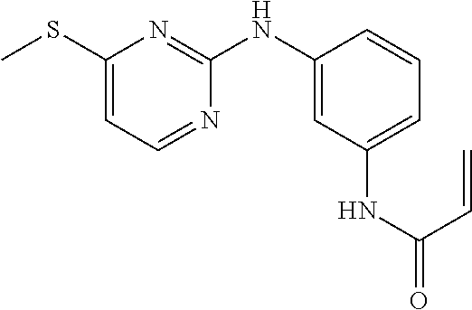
C1(SC)=CC=NC(NC2=CC(NC(=O)C=C)=CC=C2)=N1
